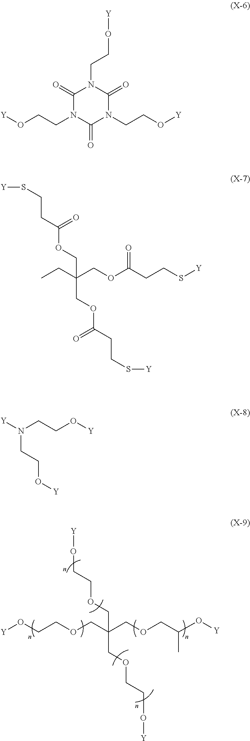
O(CC(COCC(O[Y])C)(COCCO[Y])COCCO[Y])CCO[Y].[Y]OCCN1C(=O)N(CCO[Y])C(=O)N(CCO[Y])C1=O.[Y]SCCC(=O)OCC(CC)(COC(=O)CCS[Y])COC(=O)CCS[Y].[Y]N(CCO[Y])CCO[Y]
